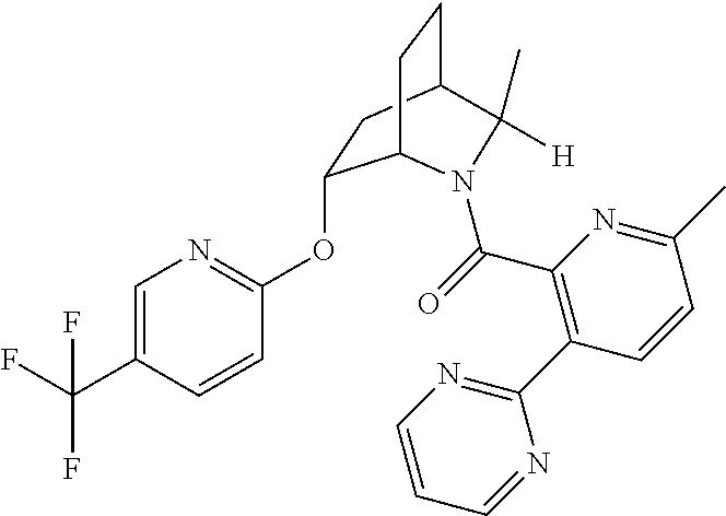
O(C1=NC=C(C(F)(F)F)C=C1)C1CC2CCC1N(C(=O)C1=C(C3=NC=CC=N3)C=CC(C)=N1)C2(C)[H]
